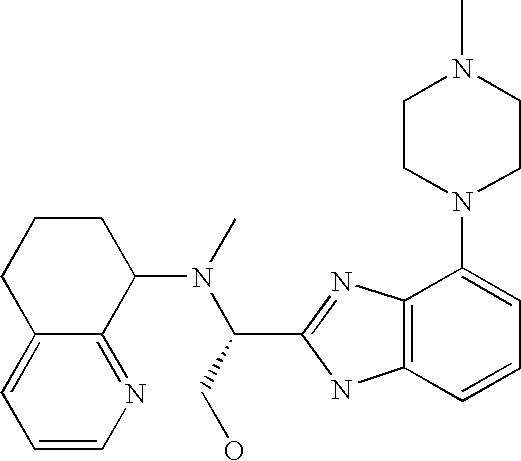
C1CCC2=CC=CN=C2C1N(C(CO)C1=NC2=C(N1)C=CC=C2N1CCN(C)CC1)C
